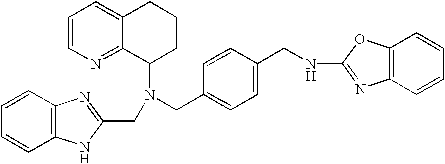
C1=CC2=C(C=C1)N=C(CN(C1CCCC3=CC=CN=C13)CC1=CC=C(CNC3=NC4=C(O3)C=CC=C4)C=C1)N2
